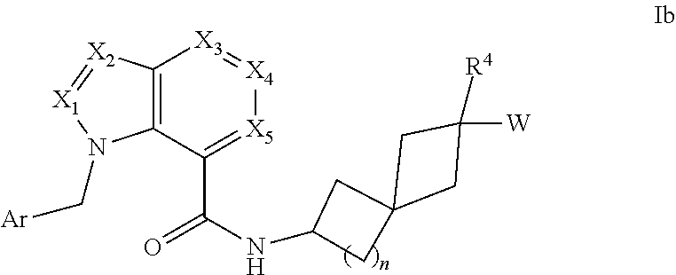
C12=C(C(C(=O)NC3CC4(C3)CC([W])([R4])C4)=[X5][X4]=[X3]1)N(C[Ar])[X1]=[X2]2
